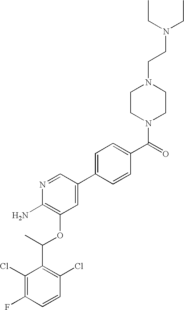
C1(Cl)=C(F)C=CC(Cl)=C1C(C)OC1=C(N)N=CC(C2=CC=C(C(=O)N3CCN(CCN(CC)CC)CC3)C=C2)=C1
